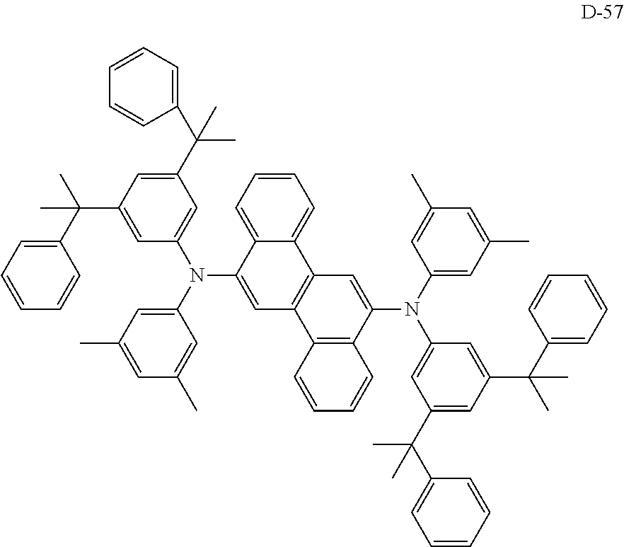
N(C1=CC(C(C2=CC=CC=C2)(C)C)=CC(C(C)(C2=CC=CC=C2)C)=C1)(C1=CC2=C(C3=CC=CC=C13)C=C(N(C1=CC(C(C3=CC=CC=C3)(C)C)=CC(C(C)(C3=CC=CC=C3)C)=C1)C1=CC(C)=CC(C)=C1)C1=C2C=CC=C1)C1=CC(C)=CC(C)=C1
